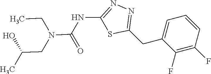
N(C1=NN=C(CC2=CC=CC(F)=C2F)S1)C(=O)N(CC)CC(C)O
